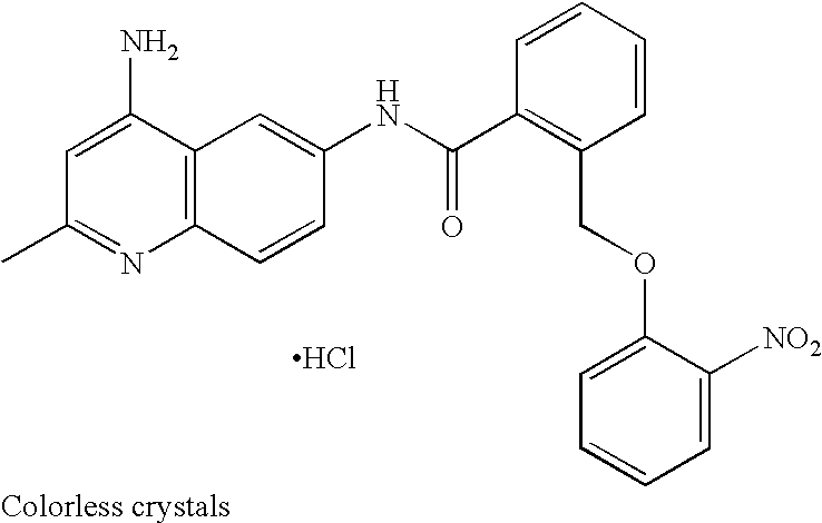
CC1=NC2=C(C(N)=C1)C=C(NC(C1=C(COC3=CC=CC=C3[NO2])C=CC=C1)=O)C=C2.Cl
